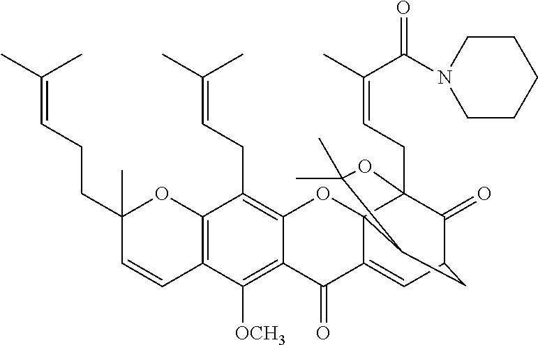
C12=C([OCH3])C3=C(C(CC=C(C)C)=C1OC14C(=CC5C(=O)C1(CC=C(C)C(=O)N1CCCCC1)OC(C)(C)C4C5)C2=O)OC(C)(CCC=C(C)C)C=C3
